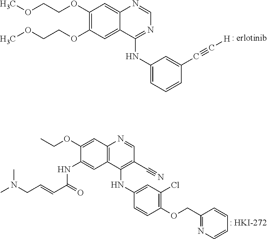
COCCOC1=C(OCCOC)C=C2C(=C1)C(NC1=CC=CC(C#C[H])=C1)=NC=N2.C12=C(C(NC3=CC(Cl)=C(OCC4=NC=CC=C4)C=C3)=C(C#N)C=N1)C=C(NC(C=CCN(C)C)=O)C(OCC)=C2
